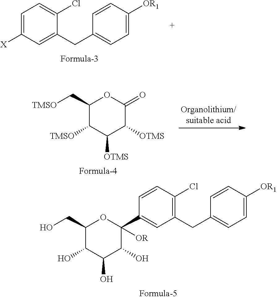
C1(CO)C(O)C(O)C(O)C(C2=CC(CC3=CC=C([OR1])C=C3)=C(Cl)C=C2)([OR])O1.C1=C([X])C=C(CC2=CC=C([OR1])C=C2)C(Cl)=C1.C1(C[TMSO])C([TMSO])C([OTMS])C([OTMS])C(=O)O1
